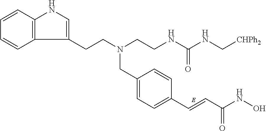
C1=CC2=C(C=C1)C(CCN(CC1=CC=C(C=CC(NO)=O)C=C1)CCNC(NC[CHPh2])=O)=CN2
